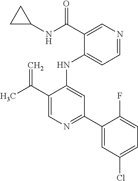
N(C1=CC(C2=CC(Cl)=CC=C2F)=NC=C1C(C)=C)C1=CC=NC=C1C(NC1CC1)=O
